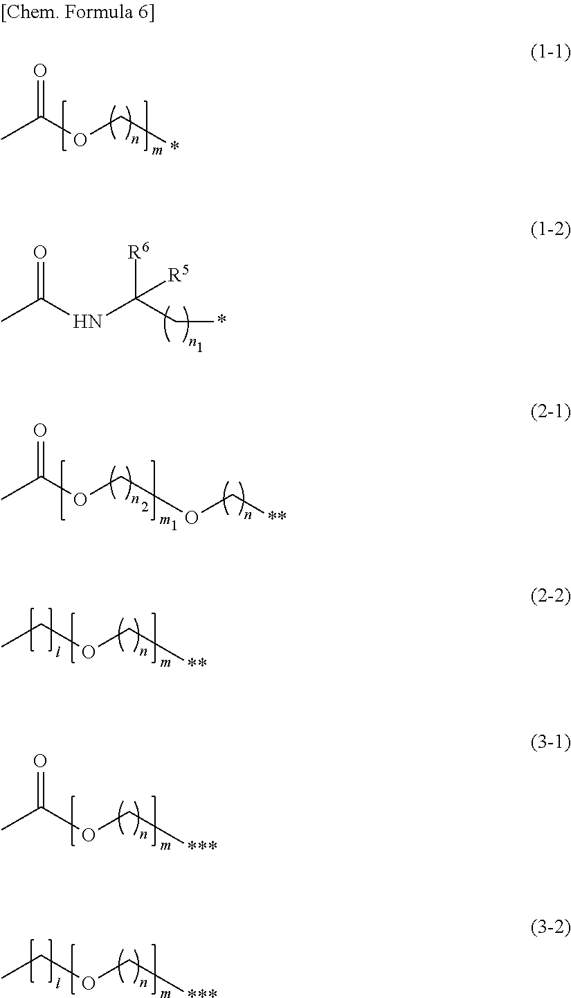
O=C(OC*)C.O=C(NC(C*)([R6])[R5])C.O(C[**])CC.O(C[***])C(C)=O.O(C[***])CC.O=C(OCOC[**])C
